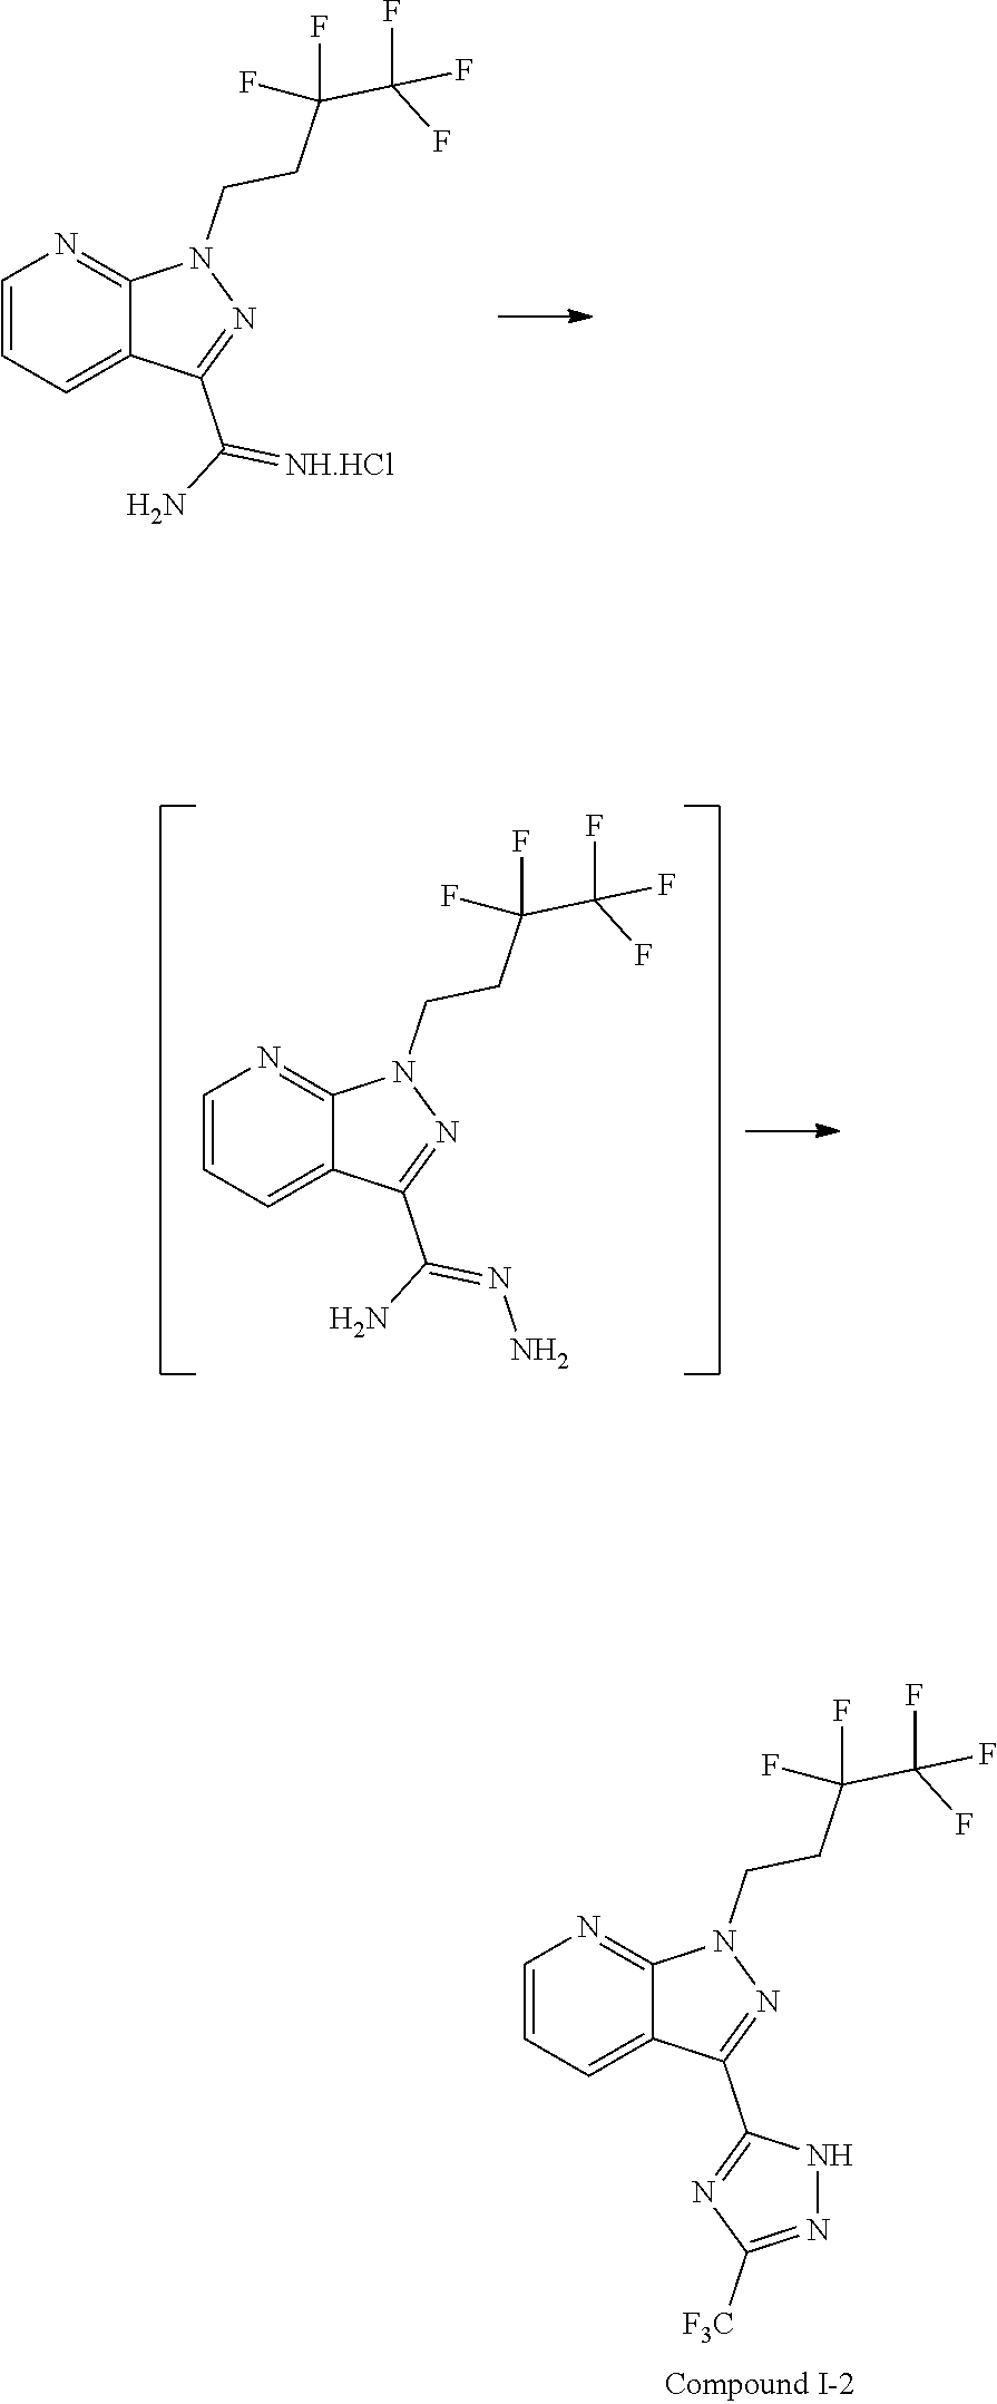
C1=CC=C2C(=N1)N(CCC(C(F)(F)F)(F)F)N=C2C(N)=[NH.HCl].C1=CC=C2C(=N1)N(CCC(C(F)(F)F)(F)F)N=C2C(N)=NN.C1=CC=C2C(=N1)N(CCC(C(F)(F)F)(F)F)N=C2C1=NC([F3C])=NN1
